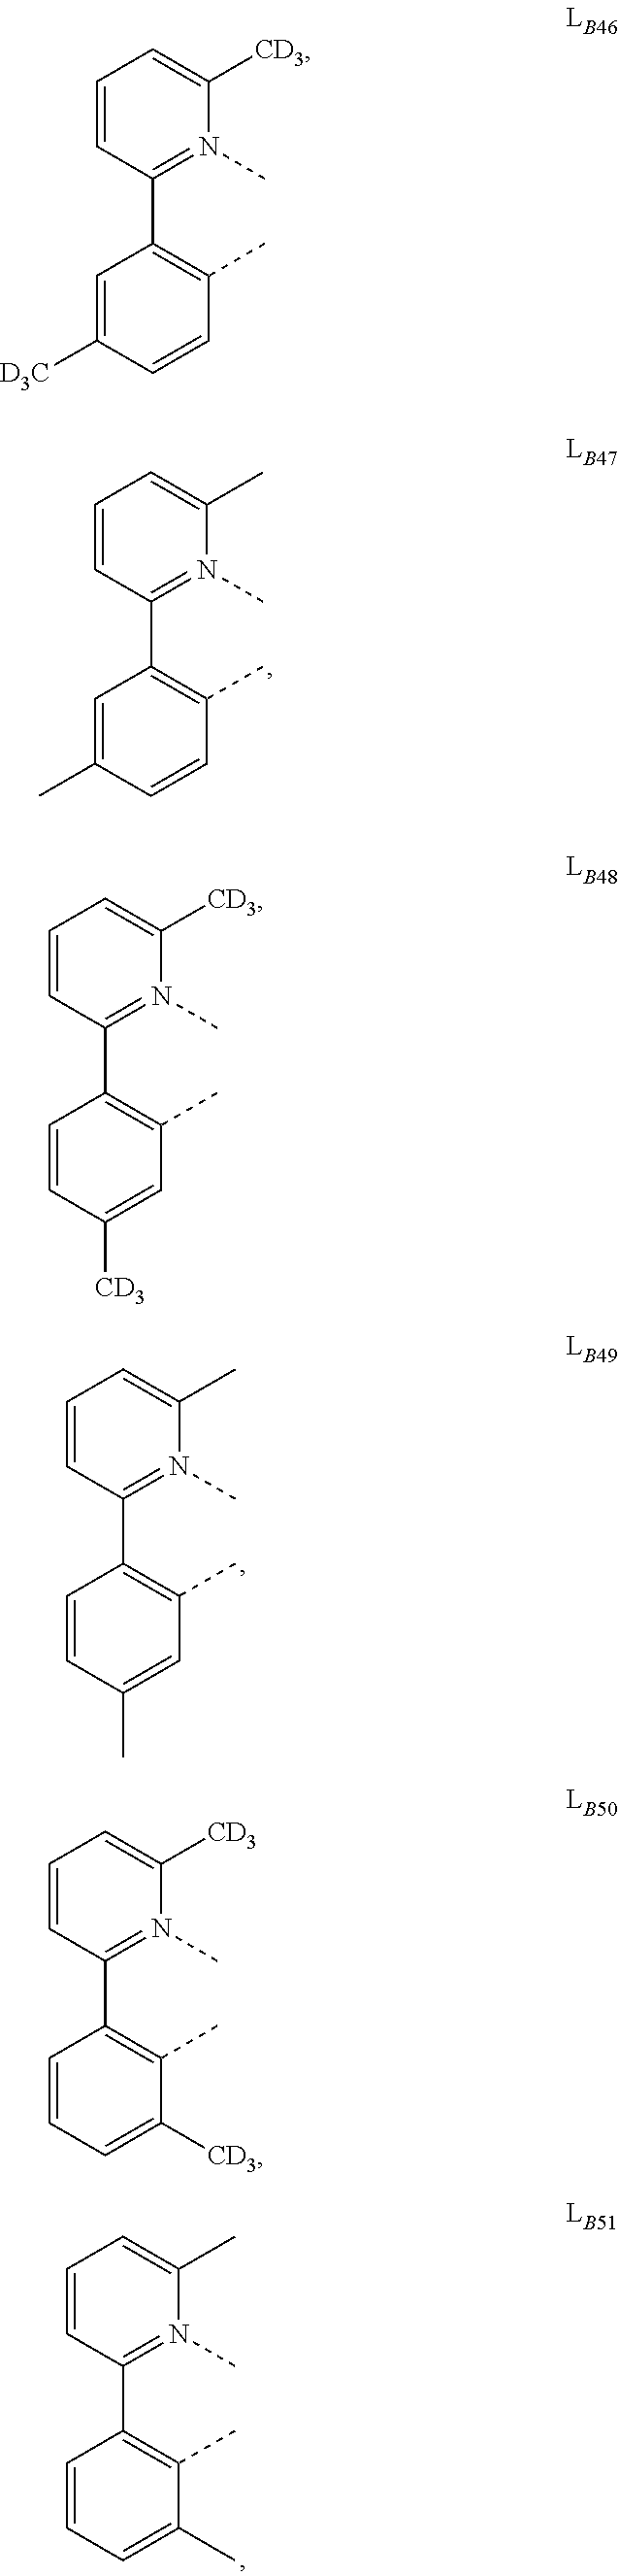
C1=CC(C2=C(C)C=CC([D3C])=C2)=N(C)C([CD3])=C1.C1=CC(C2=C(C)C=CC(C)=C2)=N(C)C(C)=C1.C1=CC(C2=C(C)C=C([CD3])C=C2)=N(C)C([CD3])=C1.C1=CC(C2=C(C)C=C(C)C=C2)=N(C)C(C)=C1.C1=CC(C2=C(C)C([CD3])=CC=C2)=N(C)C([CD3])=C1.C1=CC(C2=C(C)C(C)=CC=C2)=N(C)C(C)=C1
